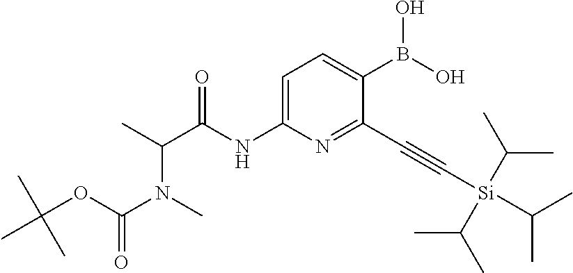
C1=C(NC(=O)C(C)N(C)C(OC(C)(C)C)=O)N=C(C#C[Si](C(C)C)(C(C)C)C(C)C)C(B(O)O)=C1
